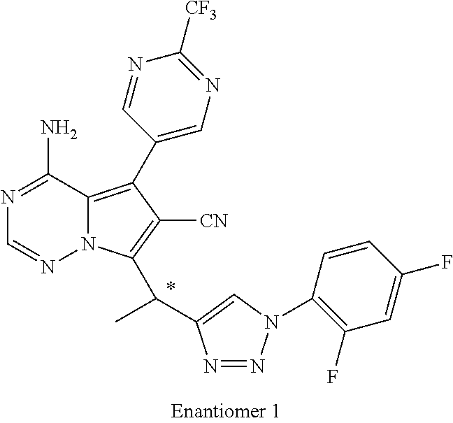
N1=NN(C2=C(F)C=C(F)C=C2)C=C1C(C)C1=C([CN])C(C2=CN=C([CF3])N=C2)=C2N1N=CN=C2N
